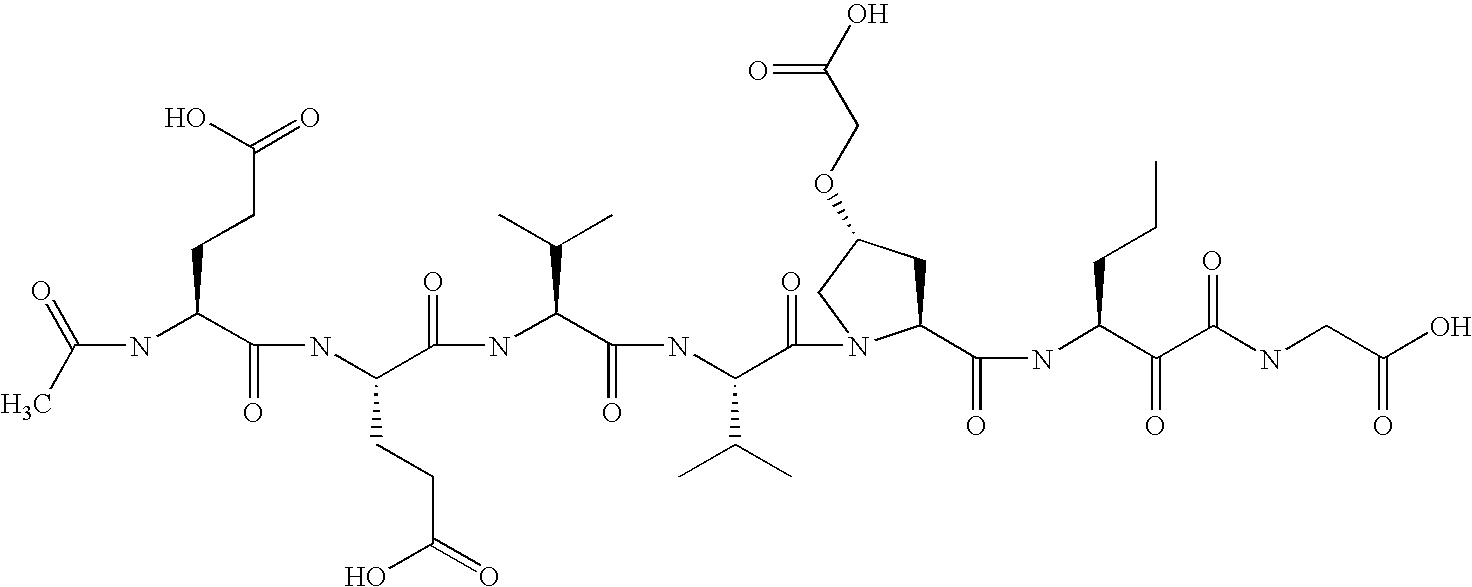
CC(=O)NC(C(NC(C(NC(C(NC(C(=O)N1C(C(NC(C(C(NCC(O)=O)=O)=O)CCC)=O)CC(OCC(O)=O)C1)C(C)C)=O)C(C)C)=O)CCC(O)=O)=O)CCC(=O)O
